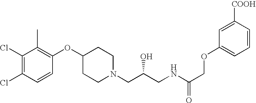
C1(Cl)=C(Cl)C=CC(OC2CCN(CC(CNC(COC3=CC=CC([COOH])=C3)=O)O)CC2)=C1C
